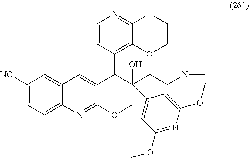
C1([NC])=CC=C2C(=C1)C=C(C(C(CCN(C)C)(O)C1=CC(OC)=NC(OC)=C1)C1=C3C(=NC=C1)OCCO3)C(OC)=N2
